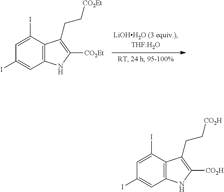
C1(I)=CC(I)=CC2=C1C(CC[CO2Et])=C([CO2Et])N2.C1(I)=CC(I)=CC2=C1C(CC[CO2H])=C([CO2H])N2
